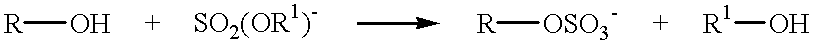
[R]O.[R][OSO3-].[R1]O
